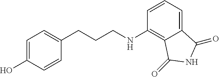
C1(CCCNC2=C3C(=CC=C2)C(=O)NC3=O)=CC=C(O)C=C1
